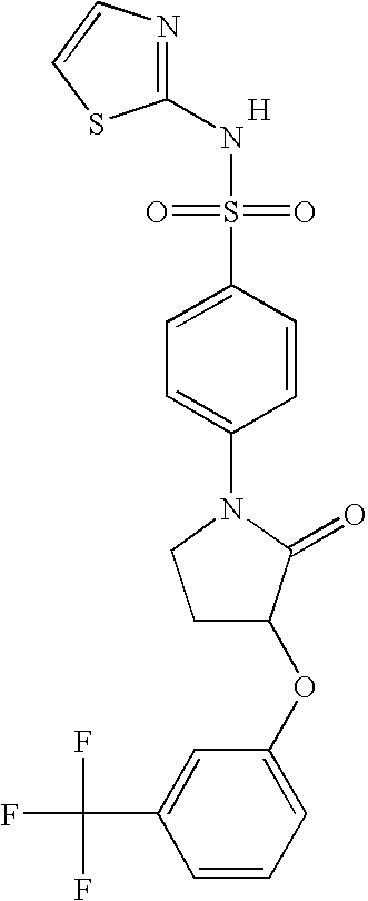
[H].N1=C(NS(=O)(=O)C2=CC=C(N3CCC(OC4=CC=CC(C(F)(F)F)=C4)C3=O)C=C2)SC=C1
